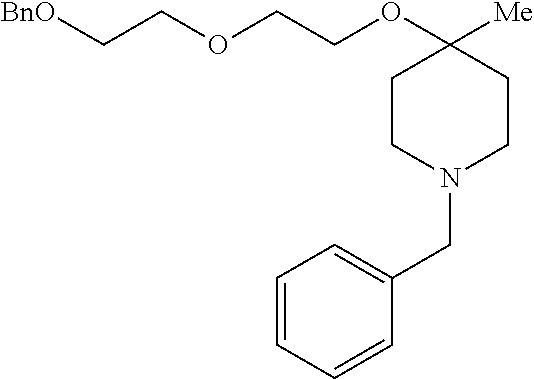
C1CN(CC2=CC=CC=C2)CCC1([Me])OCCOCC[BnO]
